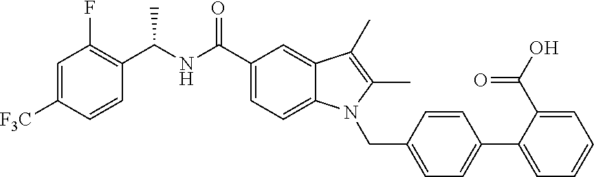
C1=C([F3C])C=CC(C(NC(C2=CC=C3C(=C2)C(C)=C(C)N3CC2=CC=C(C3=CC=CC=C3C(O)=O)C=C2)=O)C)=C1F
